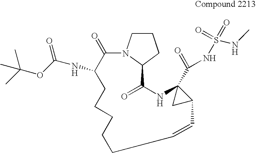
C1CCC2N1C(=O)C(NC(OC(C)(C)C)=O)CCCCCC=CC1C(C(NS(=O)(=O)NC)=O)(NC2=O)C1
